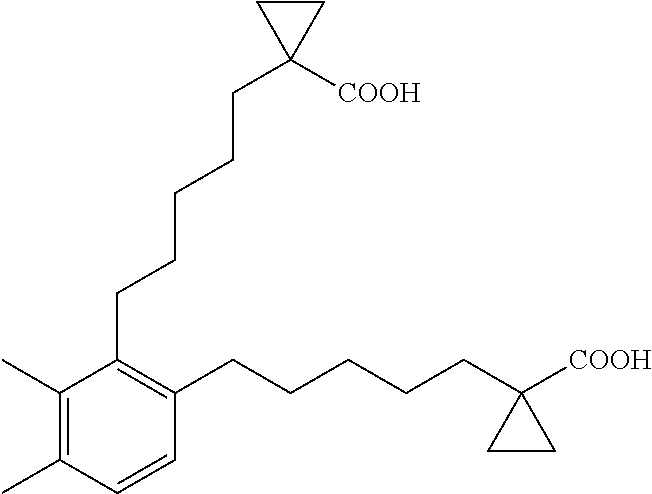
C1(C)=C(C)C=CC(CCCCCC2([COOH])CC2)=C1CCCCCC1([COOH])CC1
